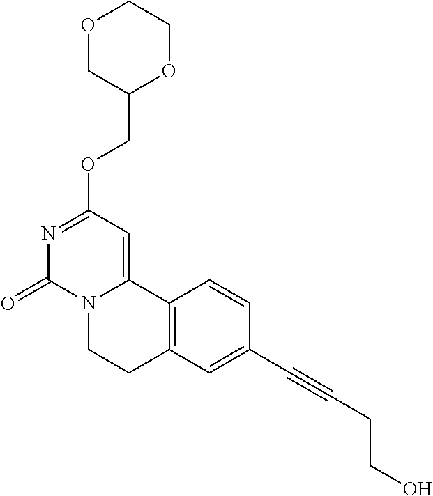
O1CC(COC2=NC(=O)N3C(=C2)C2=C(CC3)C=C(C#CCCO)C=C2)OCC1
